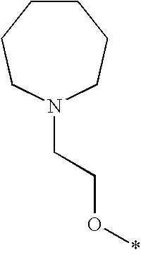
C1CCCN(CCO*)CC1
